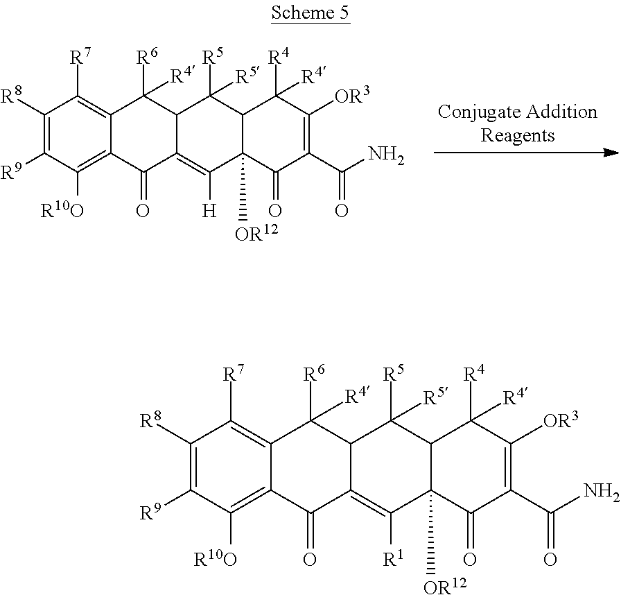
C1([R8])=C([R9])C([R10O])=C2C(=C1[R7])C([R4])([R6])C1C(=C([H])C3([OR12])C(C1([R5])[R5])C([R4])([R4])C([OR3])=C(C(N)=O)C3=O)C2=O.C1([R8])=C([R9])C([R10O])=C2C(=C1[R7])C([R4])([R6])C1C(=C([R1])C3([OR12])C(C1([R5])[R5])C([R4])([R4])C([OR3])=C(C(N)=O)C3=O)C2=O
